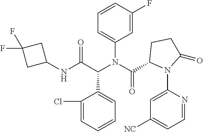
C1=CC(F)=CC(N(C(C2N(C3=CC([NC])=CC=N3)C(=O)CC2)=O)C(C(NC2CC(F)(F)C2)=O)C2=CC=CC=C2Cl)=C1
